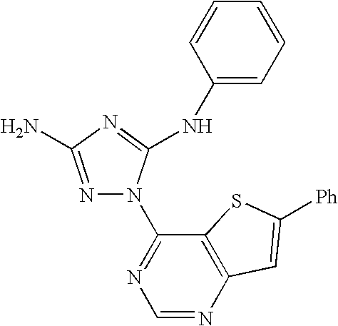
C1(NC2=NC(N)=NN2C2=NC=NC3=C2SC([Ph])=C3)=CC=CC=C1
